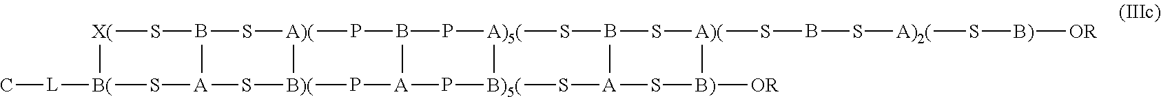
[X(]SBS[A)(]PBP[A)5(]SBS[A)(]SBS[A)2(]S[B)][OR].C[L][B(]S[A]S[B)(]P[A]P[B)5(]S[A]S[B)][OR]
